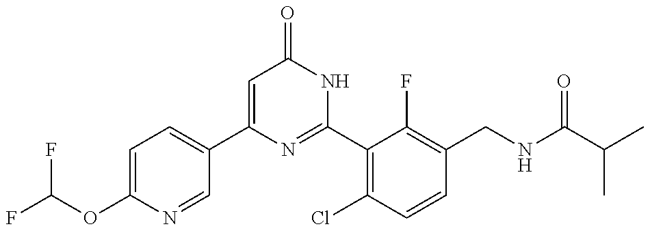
C1(C2=CC=C(OC(F)F)N=C2)=CC(=O)NC(C2=C(Cl)C=CC(CNC(C(C)C)=O)=C2F)=N1
